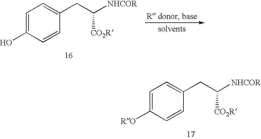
C1=C(O)C=CC(CC([NHCOR])[CO2R])=C1.C1=C([RO])C=CC(CC([NHCOR])[CO2R])=C1
